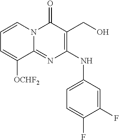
C1=CN2C(=NC(NC3=CC=C(F)C(F)=C3)=C(CO)C2=O)C([OCHF2])=C1
